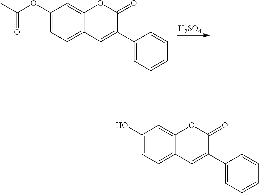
[H2SO4].C1(OC(=O)C)=CC=C2C(=C1)OC(=O)C(C1=CC=CC=C1)=C2.C1(O)=CC=C2C(=C1)OC(=O)C(C1=CC=CC=C1)=C2
